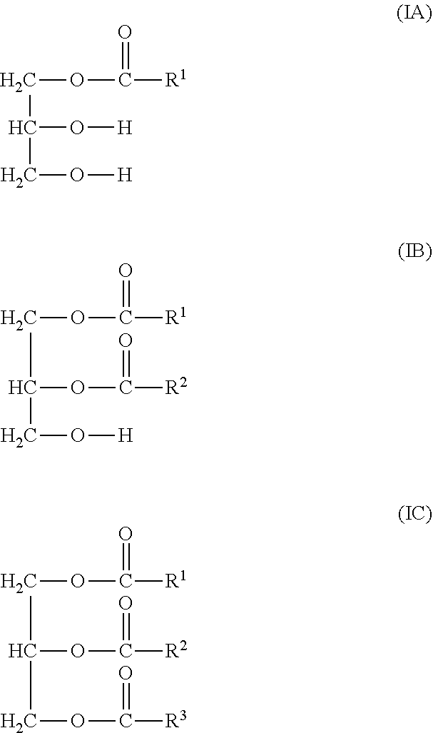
C(C(CO[H])O[H])OC([R1])=O.C(C(CO[H])OC(=O)[R2])OC([R1])=O.C(C(COC([R3])=O)OC(=O)[R2])OC([R1])=O
